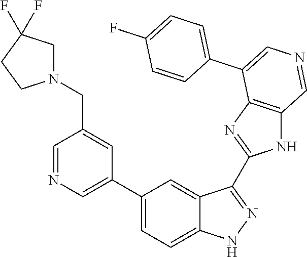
C1(C2=CN=CC(CN3CC(F)(F)CC3)=C2)=CC=C2C(=C1)C(C1=NC3=C(N1)C=NC=C3C1=CC=C(F)C=C1)=NN2
